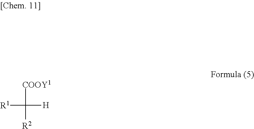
[R1]C([COOY1])([H])[R2]
